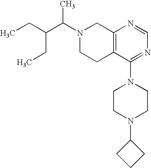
C(C(N1CCC2=C(C1)N=CN=C2N1CCN(C2CCC2)CC1)C)(CC)CC
